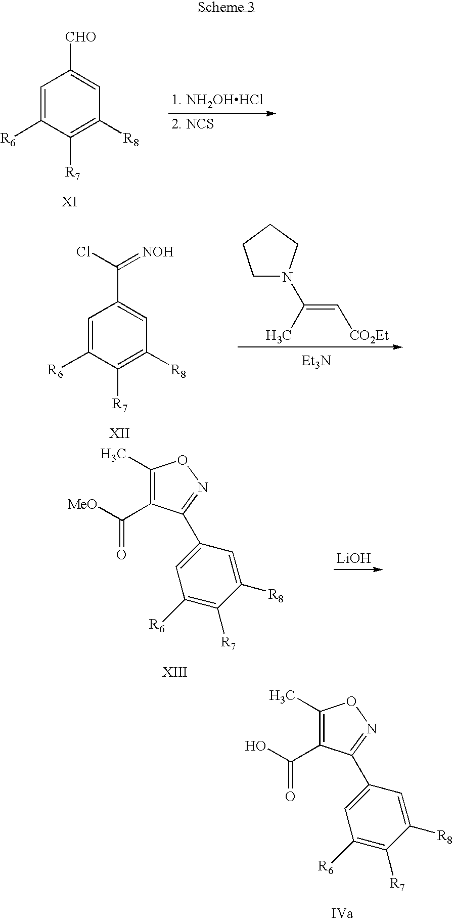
OC(C1=C(C)ON=C1C1=CC([R6])=C([R7])C([R8])=C1)=O.[CHO]C1=CC([R8])=C([R7])C([R6])=C1.[MeO]C(C1=C(C)ON=C1C1=CC([R6])=C([R7])C([R8])=C1)=O.[LiOH].C(C1=CC([R8])=C([R7])C([R6])=C1)(Cl)=[NOH].CC(=C[CO2Et])N1CCCC1.[Et3N]
